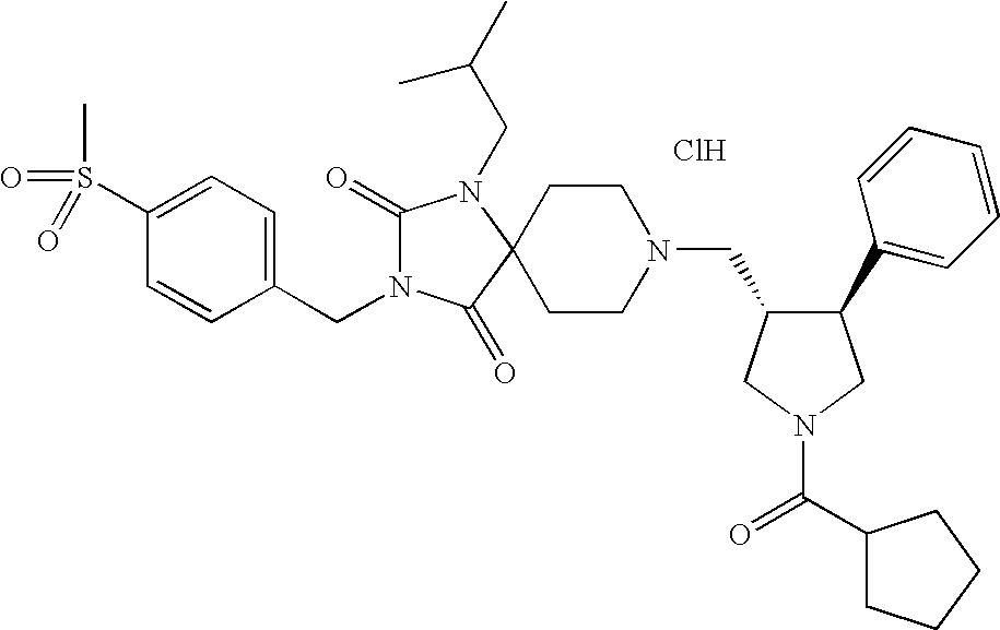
C1(S(C)(=O)=O)=CC=C(CN2C(=O)N(CC(C)C)C3(C2=O)CCN(CC2C(C4=CC=CC=C4)CN(C(=O)C4CCCC4)C2)CC3)C=C1.Cl
